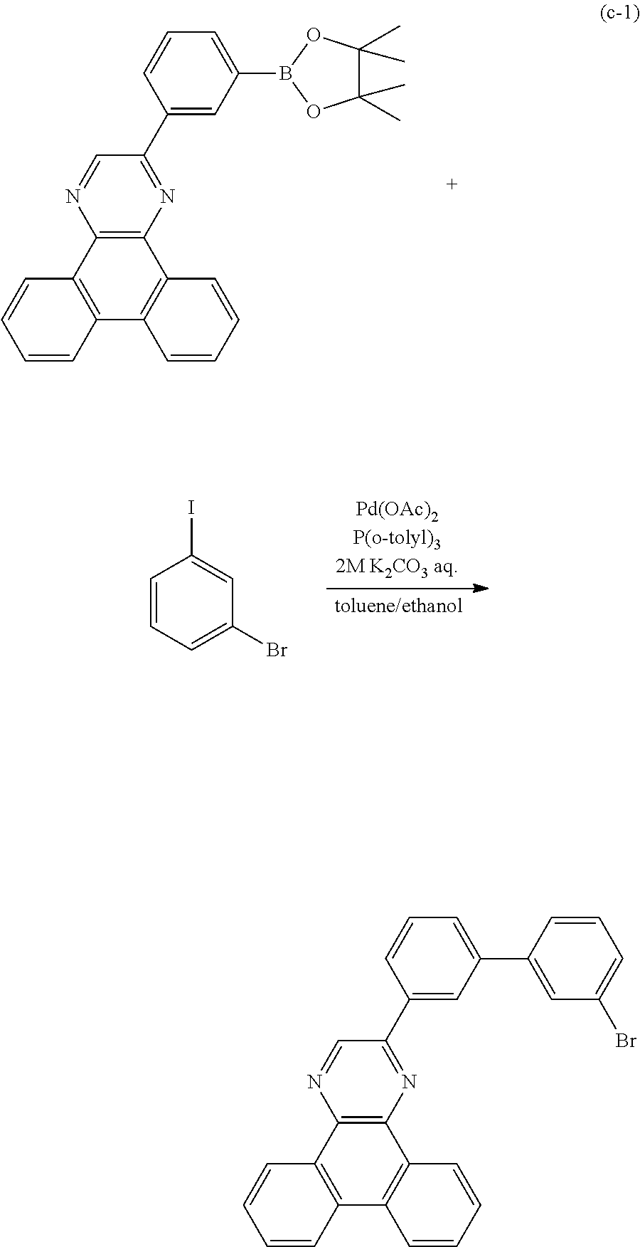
C1=CC2=C(C=C1)C1=C(C3=C2C=CC=C3)N=C(C2=CC(B3OC(C)(C)C(C)(C)O3)=CC=C2)C=N1.C1=CC=C(Br)C=C1I.C1=CC2=C(C=C1)C1=C(C3=C2C=CC=C3)N=C(C2=CC(C3=CC(Br)=CC=C3)=CC=C2)C=N1
